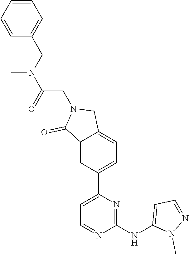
C1=C(C2=CC=C3C(=C2)C(=O)N(CC(N(CC2=CC=CC=C2)C)=O)C3)N=C(NC2=CC=NN2C)N=C1
